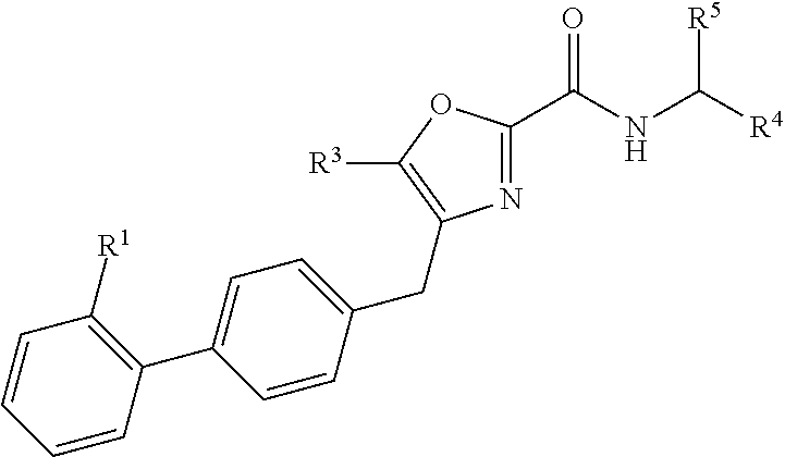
N1=C(C(NC([R4])[R5])=O)OC([R3])=C1CC1=CC=C(C2=C([R1])C=CC=C2)C=C1
